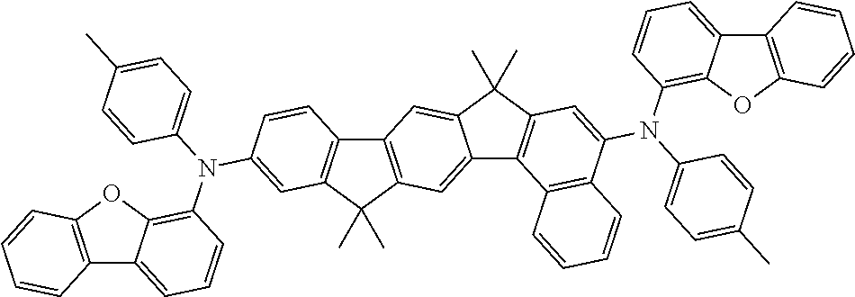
C12=C(C(C)(C)C3=C1C=C1C(=C3)C3=C(C1(C)C)C=C(N(C1=C4C(=CC=C1)C1=C(O4)C=CC=C1)C1=CC=C(C)C=C1)C1=C3C=CC=C1)C=C(N(C1=C3C(=CC=C1)C1=C(O3)C=CC=C1)C1=CC=C(C)C=C1)C=C2
